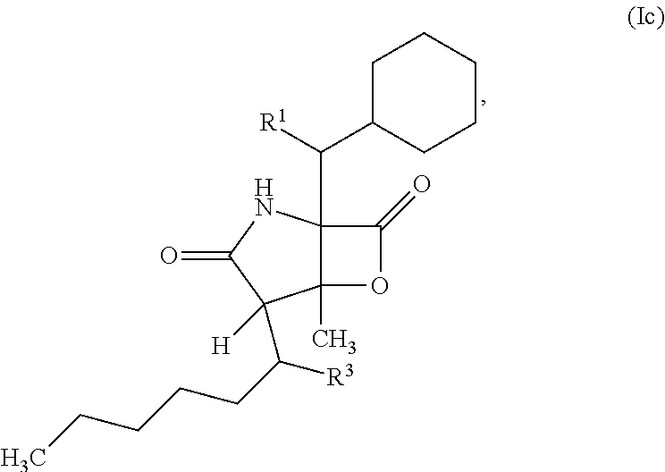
C12(C)C(C([R1])C3CCCCC3)(NC(=O)C1(C(CCCCC)[R3])[H])C(=O)O2
